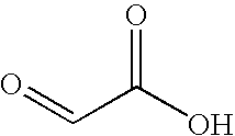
C(C(O)=O)=O
